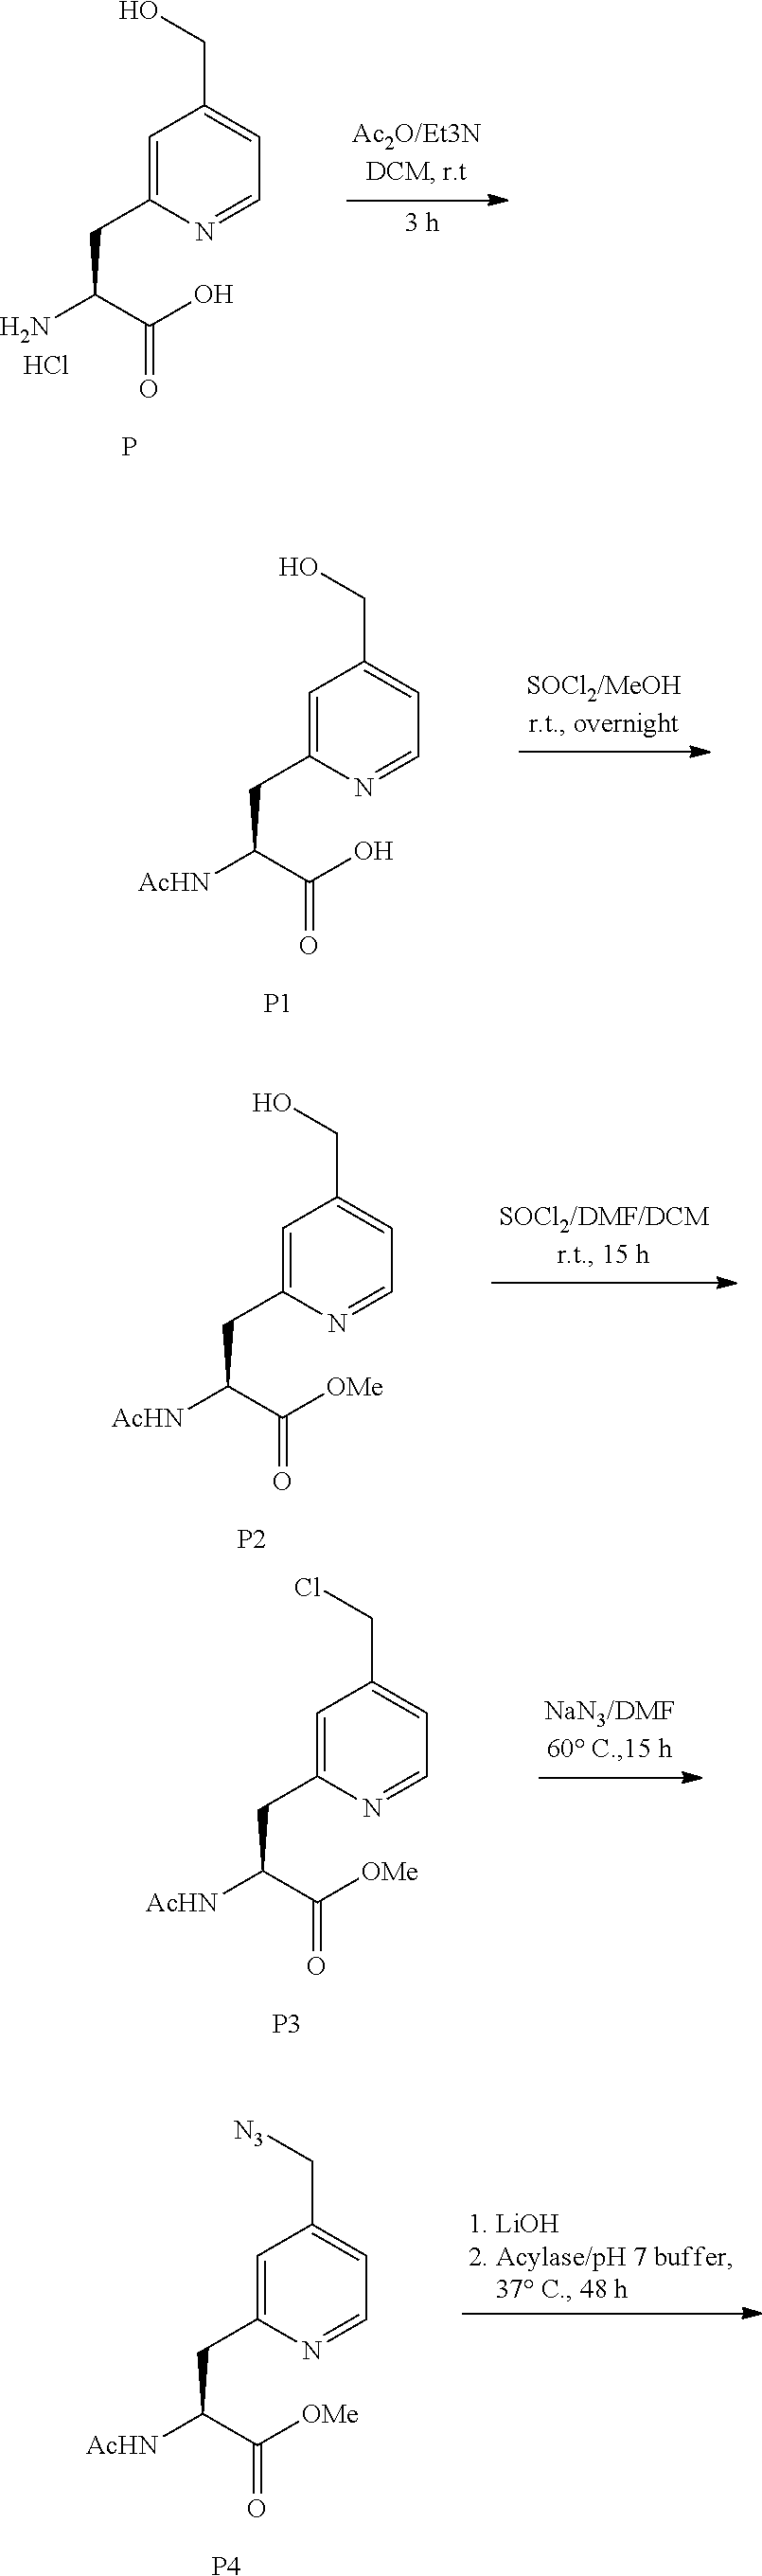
C1=C(CC(N)C(O)=O)N=CC=C1CO.Cl.P.C1=C(CC([AcHN])C(O)=O)N=CC=C1CO.[P1].C1=C(CC([AcHN])C([OMe])=O)N=CC=C1CO.[P2].C1=C(CC([AcHN])C([OMe])=O)N=CC=C1CCl.[P3].C1=C(CC([AcHN])C([OMe])=O)N=CC=C1C[N3].[P4]
